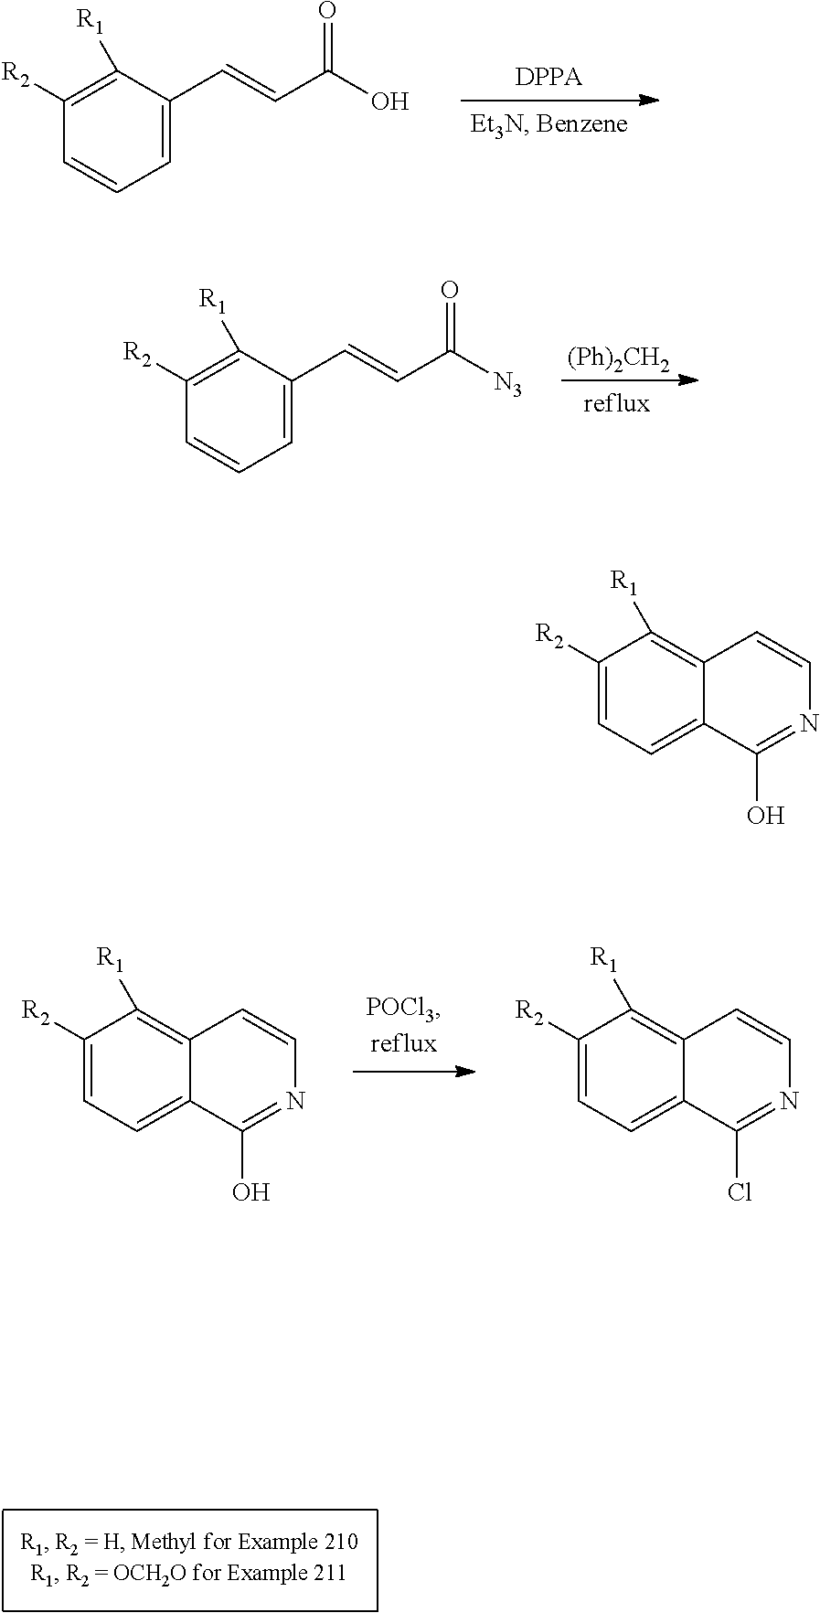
C1([R1])=C([R2])C=CC=C1C=CC(O)=O.C1([R1])=C([R2])C=CC=C1C=CC([N3])=O.[(Ph)2CH2].C1([R1])=C2C(=CC=C1[R2])C(O)=NC=C2.C1([R1])=C2C(=CC=C1[R2])C(Cl)=NC=C2.C1([R1])=C2C(=CC=C1[R2])C(O)=NC=C2
